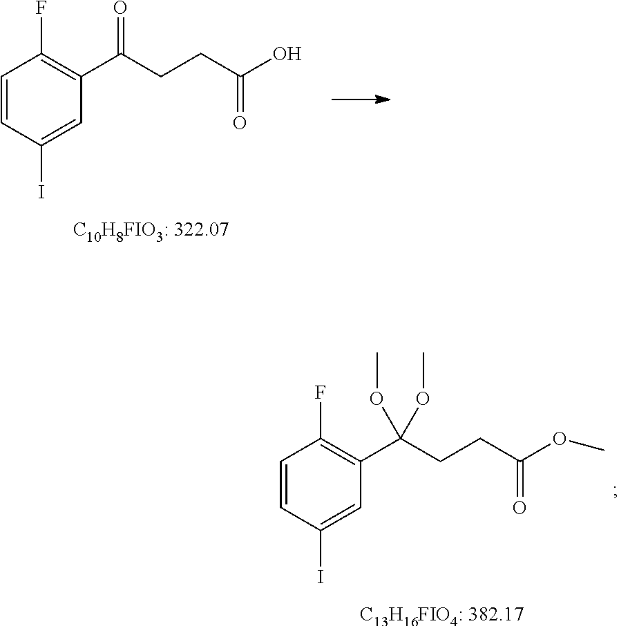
C1=CC(I)=CC(C(CCC(O)=O)=O)=C1F.C1=CC(I)=CC(C(CCC(OC)=O)(OC)OC)=C1F.[C13H16FIO4: 382.17]
